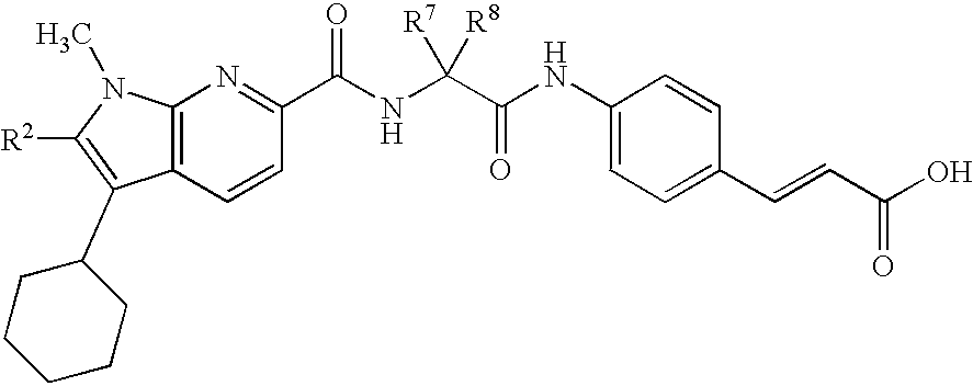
C12=C(C=CC(C(NC(C(NC3=CC=C(C=CC(O)=O)C=C3)=O)([R8])[R7])=O)=N1)C(C1CCCCC1)=C([R2])N2C
